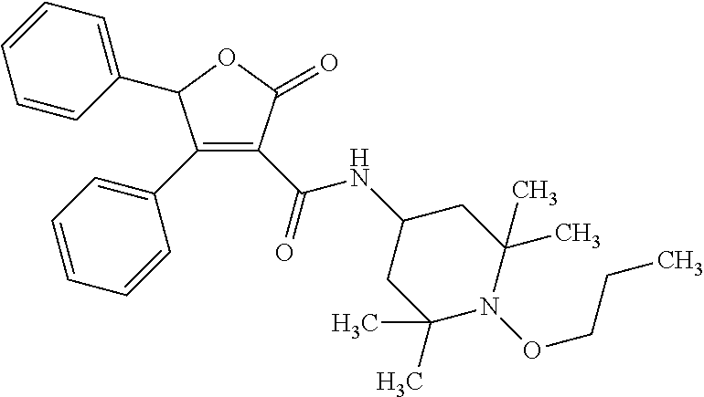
C1=CC(C2C(C3=CC=CC=C3)=C(C(=O)NC3CC(C)(C)N(OCCC)C(C)(C)C3)C(=O)O2)=CC=C1
